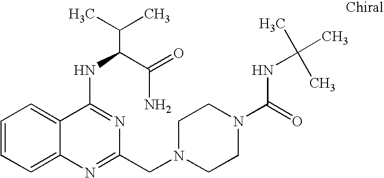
C1=CC=C2C(=C1)C(NC(C(N)=O)C(C)C)=NC(CN1CCN(C(=O)NC(C)(C)C)CC1)=N2
